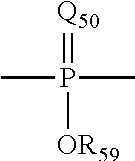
CP(C)([OR59])=[Q50]
